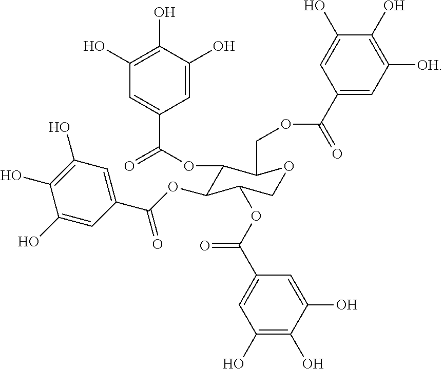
C1(OC(=O)C2=CC(O)=C(O)C(O)=C2)C(OC(C2=CC(O)=C(O)C(O)=C2)=O)C(OC(C2=CC(O)=C(O)C(O)=C2)=O)COC1COC(=O)C1=CC([OH])=C(O)C(O)=C1
